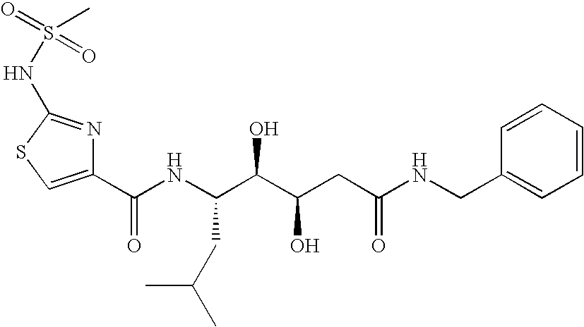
C1(C(NC(C(C(CC(NCC2=CC=CC=C2)=O)O)O)CC(C)C)=O)=CSC(NS(=O)(C)=O)=N1
